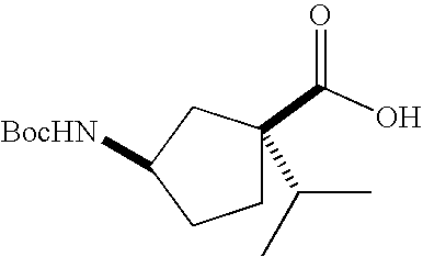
C1C(C(O)=O)(C(C)C)CC([BocHN])C1
